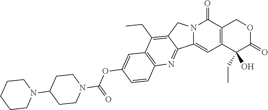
N12C(=CC3=C(C1=O)COC(=O)C3(O)CC)C1=NC3=C(C(CC)=C1C2)C=C(OC(=O)N1CCC(N2CCCCC2)CC1)C=C3
